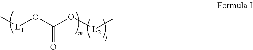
C[L1]OC(O[L2]C)=O
